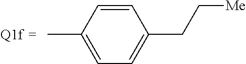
CC1=CC=C(CC[Me])C=C1
